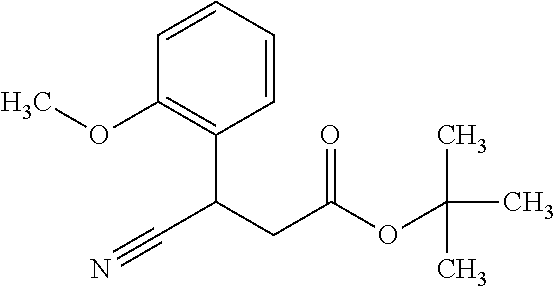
C1=CC=CC(C(CC(OC(C)(C)C)=O)C#N)=C1OC
